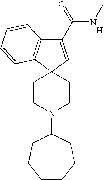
[H].C1(C(=O)NC)=CC2(C3=C1C=CC=C3)CCN(C1CCCCCC1)CC2
